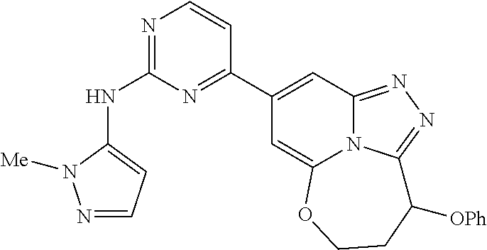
N1=CC=C(NC2=NC=CC(C3=CC4=NN=C5N4C(=C3)OCCC5[OPh])=N2)N1[Me]
